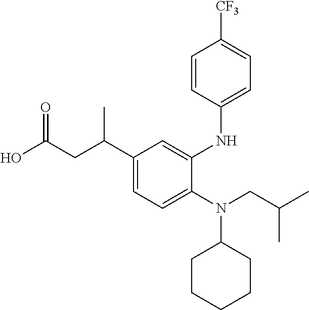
OC(CC(C1=CC=C(N(CC(C)C)C2CCCCC2)C(NC2=CC=C([CF3])C=C2)=C1)C)=O
